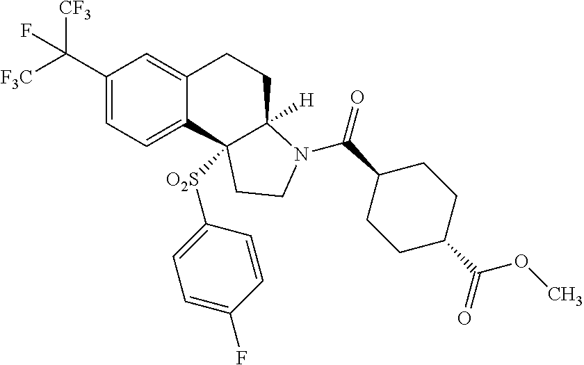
C1(C([CF3])([F3C])F)=CC=C2C(=C1)CCC1([H])C2([O2S]C2=CC=C(F)C=C2)CCN1C(C1CCC(C(OC)=O)CC1)=O
